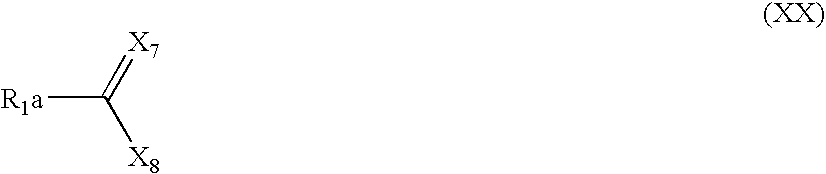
[R1a]C(=[X7])[X8]
